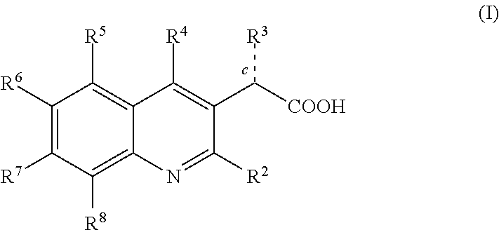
C1([R6])=C([R7])C([R8])=C2C(=C1[R5])C([R4])=C(C([COOH])[R3])C([R2])=N2
